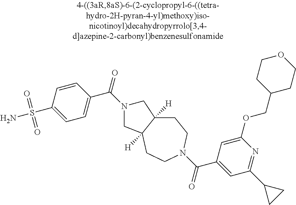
C1(C(=O)N2CC3([H])CCN(C(C4=CC(C5CC5)=NC(OCC5CCOCC5)=C4)=O)CCC3([H])C2)=CC=C(S(N)(=O)=O)C=C1
